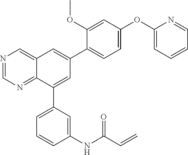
N1=CN=C2C(=C1)C=C(C1=CC=C(OC3=CC=CC=N3)C=C1OC)C=C2C1=CC=CC(NC(C=C)=O)=C1
